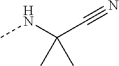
CNC(C#N)(C)C
